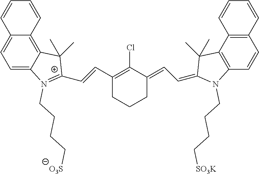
C12=CC=C3C(=C1C=CC=C2)C(C)(C)C(C=CC1=C(Cl)C(=CC=C2N(CCCC[SO3K])C4=C(C5=C(C=C4)C=CC=C5)C2(C)C)CCC1)=N3CCCC[O3S]
